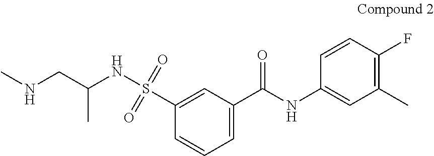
CNCC(NS(C1=CC(C(NC2=CC(C)=C(F)C=C2)=O)=CC=C1)(=O)=O)C
